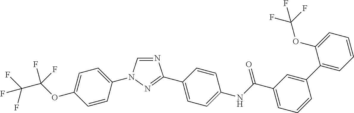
N1=CN(C2=CC=C(OC(F)(C(F)(F)F)F)C=C2)N=C1C1=CC=C(NC(C2=CC=CC(C3=CC=CC=C3OC(F)(F)F)=C2)=O)C=C1
